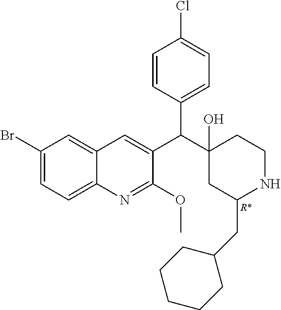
C1(Br)=CC=C2C(=C1)C=C(C(C1(O)CC(CC3CCCCC3)NCC1)C1=CC=C(Cl)C=C1)C(OC)=N2.[R*]
